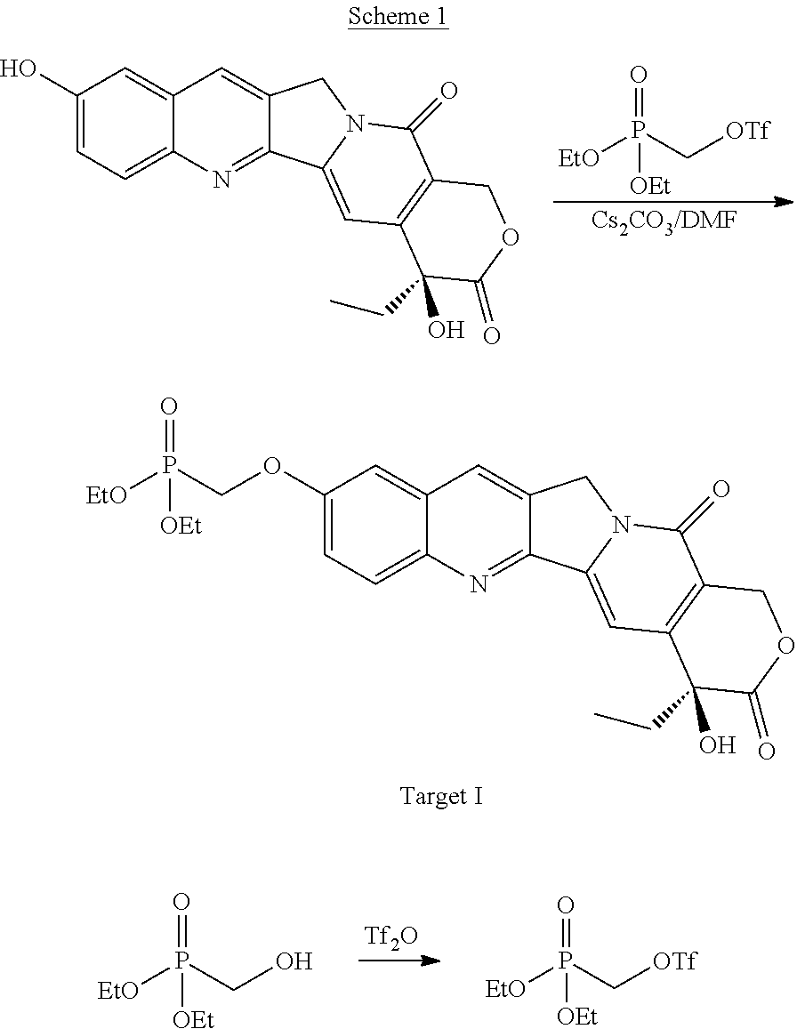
C1(OCP([EtO])(=O)[OEt])=CC=C2C(=C1)C=C1C(=N2)C2=CC3=C(C(=O)N2C1)COC(=O)C3(CC)O.[EtO]P(C[OTf])(=O)[OEt].C1(O)=CC=C2C(=C1)C=C1C(=N2)C2=CC3=C(C(=O)N2C1)COC(=O)C3(CC)O.[Tf2O].[EtO]P(CO)(=O)[OEt].[EtO]P(C[OTf])(=O)[OEt]
